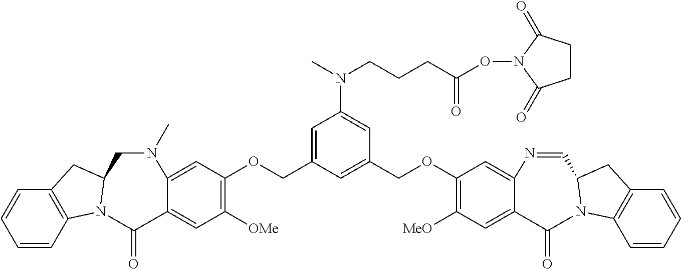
C12=C(C=CC=C1)N1C(C2)CN(C)C2=CC(OCC3=CC(N(CCCC(ON4C(=O)CCC4=O)=O)C)=CC(COC4=C([MeO])C=C5C(=C4)N=CC4N(C6=C(C=CC=C6)C4)C5=O)=C3)=C([OMe])C=C2C1=O
